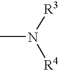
N([R3])([R4])C
